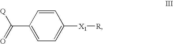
C(C1=CC=C([X1][R])C=C1)(=O)[Q]
